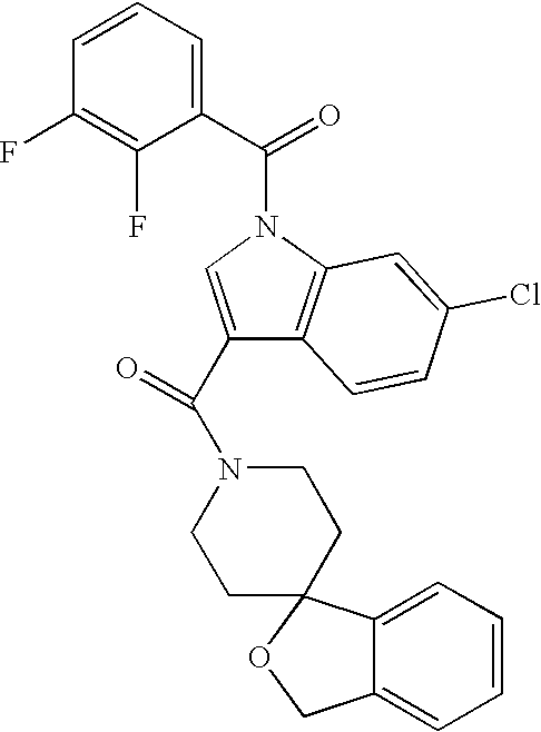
C1=CC(F)=C(F)C(C(=O)N2C=C(C(=O)N3CCC4(CC3)C3=CC=CC=C3CO4)C3=C2C=C(Cl)C=C3)=C1
